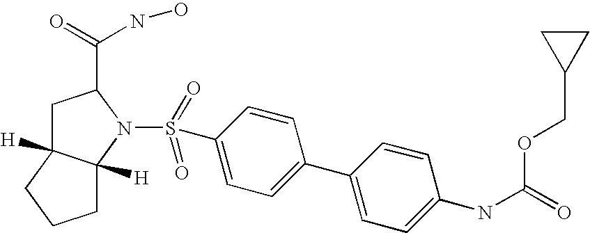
C1C2([H])C([H])(N(S(=O)(=O)C3=CC=C(C4=CC=C(NC(=O)OCC5CC5)C=C4)C=C3)C1C(=O)NO)CCC2
